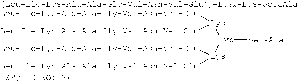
[betaAla][Lys]([Lys]([Leu-Ile-Lys-Ala-Ala-Gly-Val-Asn-Val-Glu])[Leu-Ile-Lys-Ala-Ala-Gly-Val-Asn-Val-Glu])[Lys]([Leu-Ile-Lys-Ala-Ala-Gly-Val-Asn-Val-Glu])[Leu-Ile-Lys-Ala-Ala-Gly-Val-Asn-Val-Glu]
